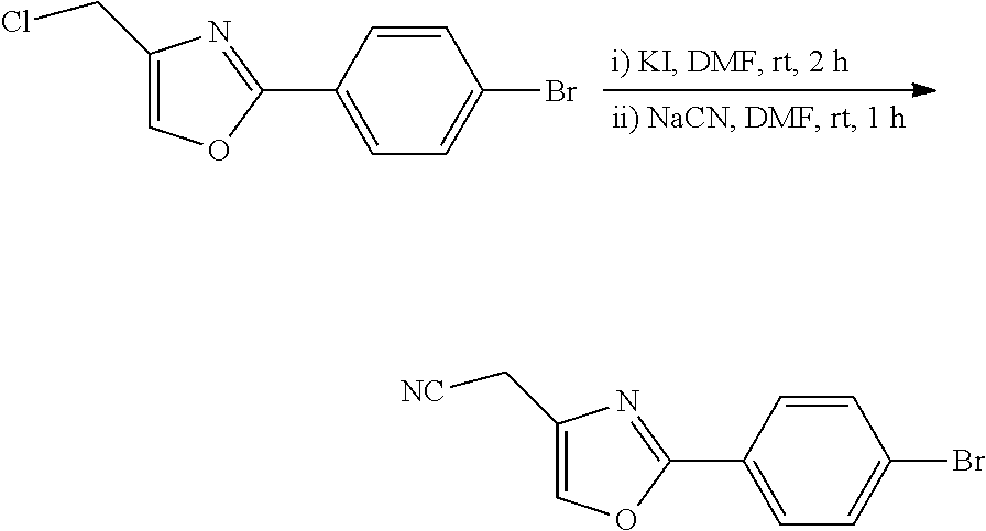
C1(CCl)=COC(C2=CC=C(Br)C=C2)=N1.C1(C[NC])=COC(C2=CC=C(Br)C=C2)=N1
